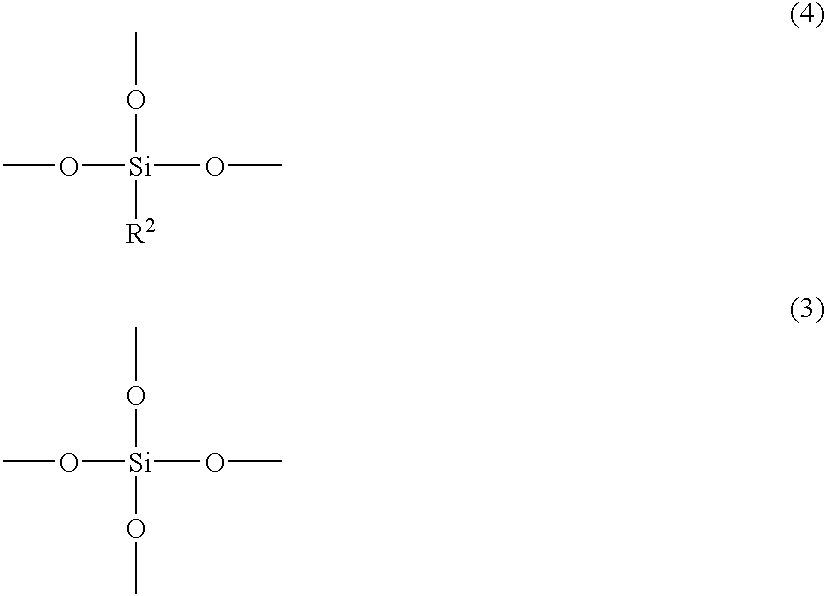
CO[Si](OC)([R2])OC.CO[Si](OC)(OC)OC
